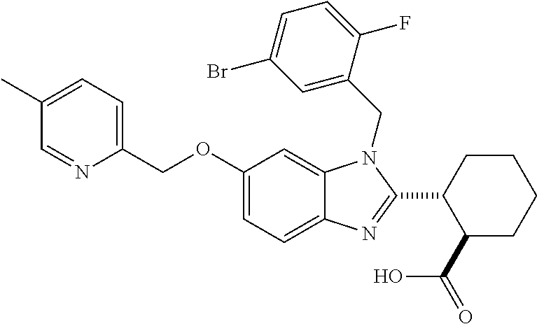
C1(C)=CC=C(COC2=CC=C3C(=C2)N(CC2=CC(Br)=CC=C2F)C(C2C(C(=O)O)CCCC2)=N3)N=C1
